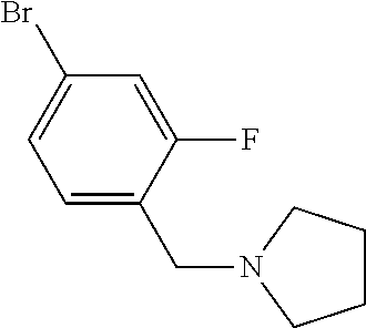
C1=C(CN2CCCC2)C(F)=CC(Br)=C1
